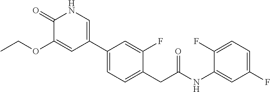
C1(C2=CNC(=O)C(OCC)=C2)=CC=C(CC(NC2=CC(F)=CC=C2F)=O)C(F)=C1
